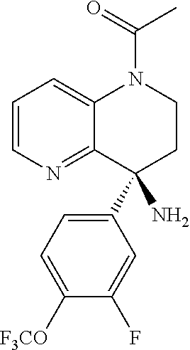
C1=CN=C2C(=C1)N(C(=O)C)CCC2(C1=CC=C([F3CO])C(F)=C1)N
